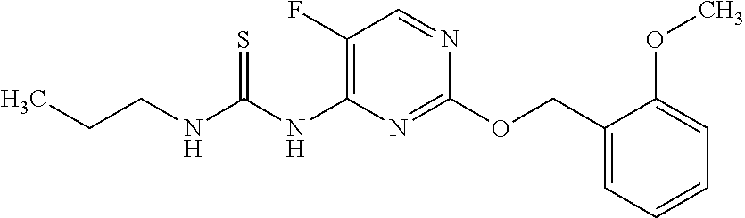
C1(OCC2=CC=CC=C2OC)=NC(NC(NCCC)=S)=C(F)C=N1
